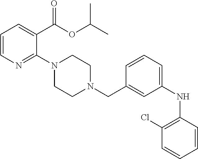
C1=C(C(OC(C)C)=O)C(N2CCN(CC3=CC(NC4=C(Cl)C=CC=C4)=CC=C3)CC2)=NC=C1
